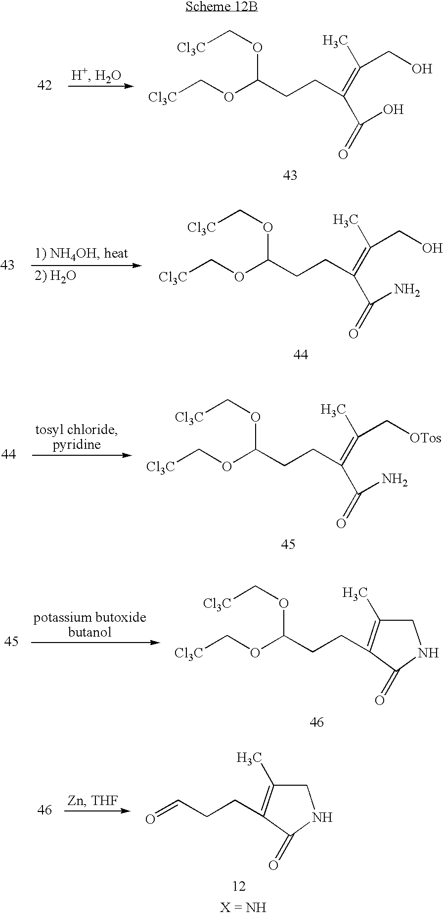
[Cl3C]COC(OC[Cl3C])CCC(=C(C)CO)C(=O)O.[Cl3C]COC(OC[Cl3C])CCC(=C(C)CO)C(=O)N.[Cl3C]COC(OC[Cl3C])CCC(=C(C)C[OTos])C(=O)N.[Cl3C]COC(OC[Cl3C])CCC1=C(C)CNC1=O.C(CCC1=C(C)CNC1=O)=O
